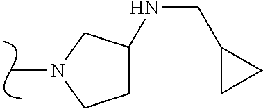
N1(C)CCC(NCC2CC2)C1
